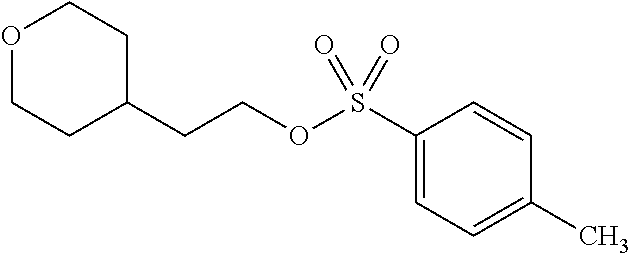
C1(S(OCCC2CCOCC2)(=O)=O)=CC=C(C)C=C1
